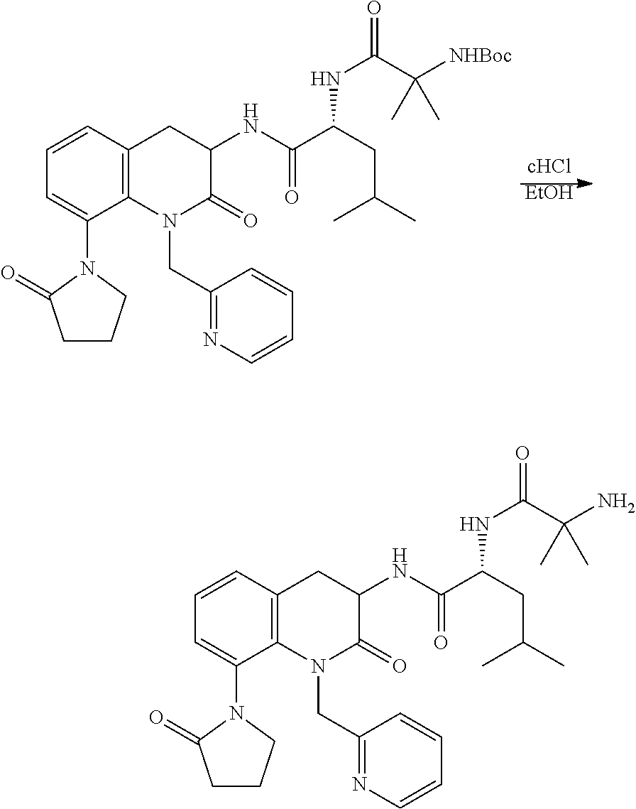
[EtOH].C1=CC2=C(C(N3CCCC3=O)=C1)N(CC1=NC=CC=C1)C(=O)C(NC(=O)C(CC(C)C)NC(C(C)([NHBoc])C)=O)C2.C1=CC2=C(C(N3CCCC3=O)=C1)N(CC1=NC=CC=C1)C(=O)C(NC(=O)C(CC(C)C)NC(C(C)(N)C)=O)C2
